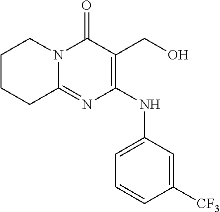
C1=CC([CF3])=CC(NC2=C(CO)C(=O)N3C(=N2)CCCC3)=C1
